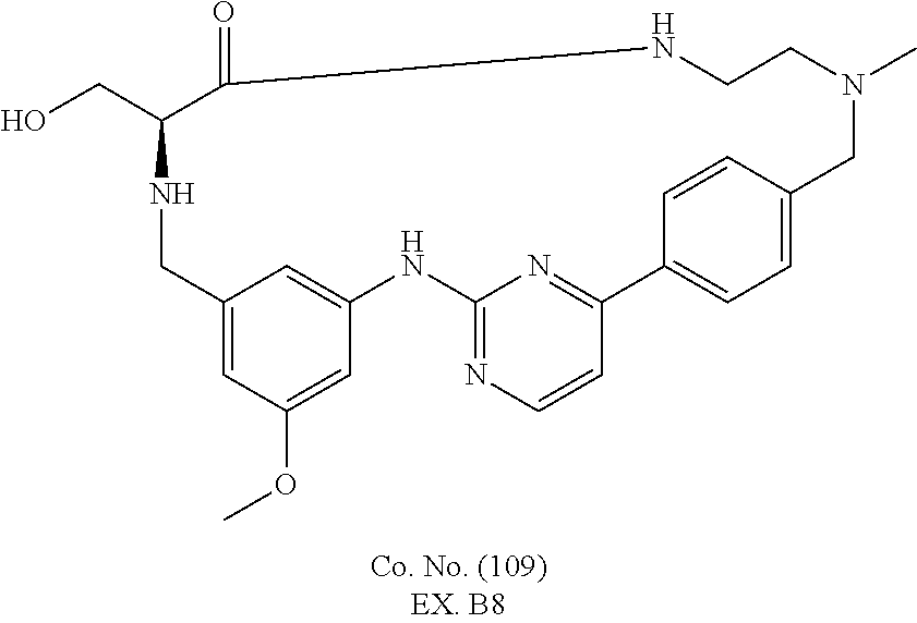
N1CC2=CC(OC)=CC(=C2)NC2=NC=CC(=N2)C2=CC=C(C=C2)CN(C)CCNC(=O)C1CO
